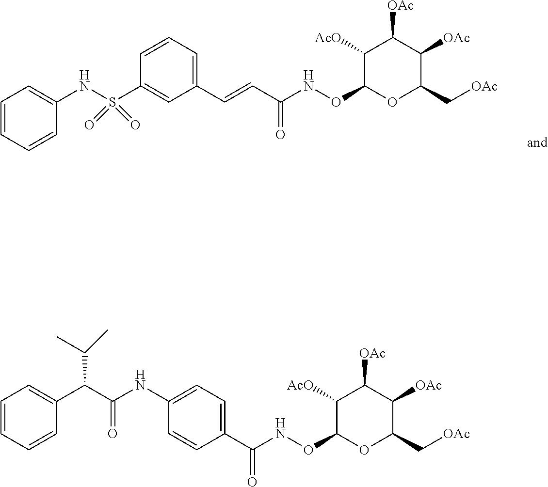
C1=CC(S(NC2=CC=CC=C2)(=O)=O)=CC(C=CC(NOC2OC(C[OAc])C([OAc])C([OAc])C2[AcO])=O)=C1.C1(C(NOC2OC(C[OAc])C([OAc])C([OAc])C2[AcO])=O)=CC=C(NC(C(C2=CC=CC=C2)C(C)C)=O)C=C1
